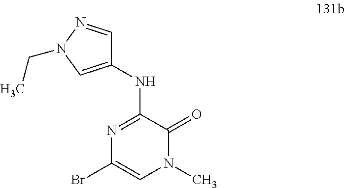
BrC1=CN(C)C(=O)C(NC2=CN(CC)N=C2)=N1
